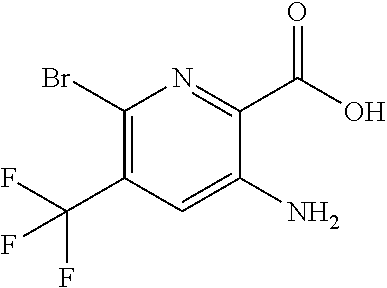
C1(Br)=C(C(F)(F)F)C=C(N)C(C(O)=O)=N1
